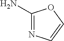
C1(N)=NC=CO1
